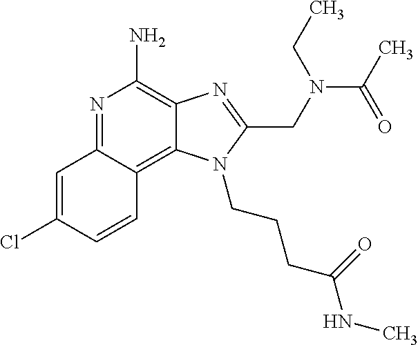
C1=C(Cl)C=CC2=C3C(=C(N)N=C12)N=C(CN(CC)C(C)=O)N3CCCC(=O)NC
